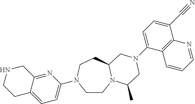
C1CN2C(CCN1C1=CC=C3C(=N1)CNCC3)CN(C1=CC=C(C#N)C3=C1C=CC=N3)CC2C
